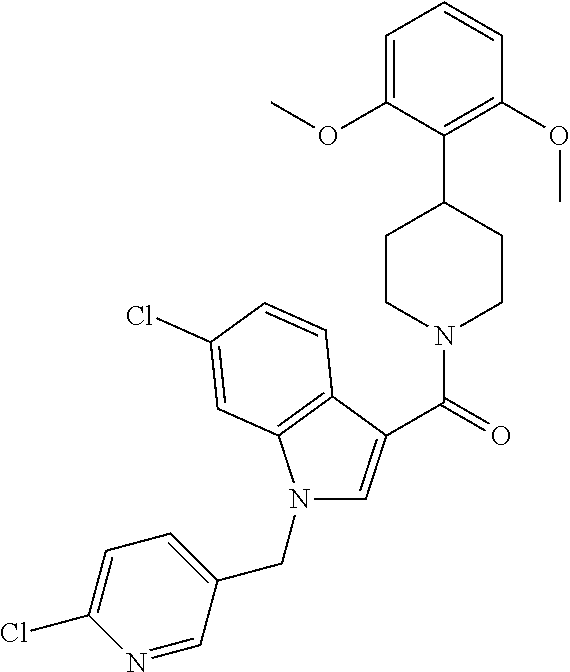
N1=CC(CN2C=C(C(=O)N3CCC(C4=C(OC)C=CC=C4OC)CC3)C3=C2C=C(Cl)C=C3)=CC=C1Cl
